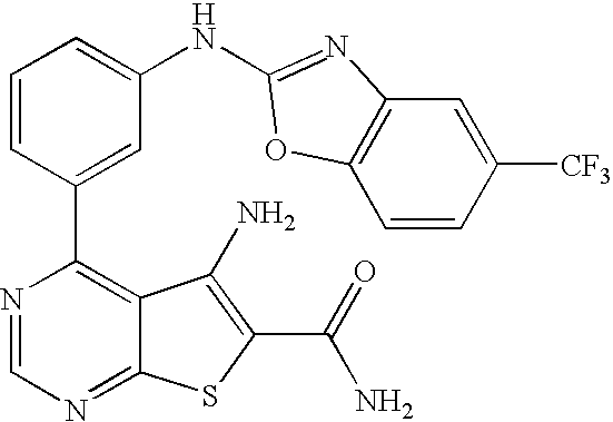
C1=CC(C2=C3C(=NC=N2)SC(C(=O)N)=C3N)=CC(NC2=NC3=C(C=CC([CF3])=C3)O2)=C1
